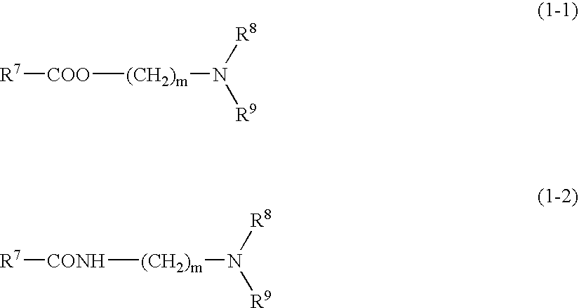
[R7][COO][(CH2)m]N([R9])[R8].[(CH2)m](N([R9])[R8])[CONH][R7]
